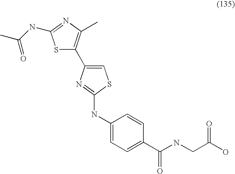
S1C(C2=CSC(NC3=CC=C(C(NCC(O)=O)=O)C=C3)=N2)=C(C)N=C1NC(C)=O
